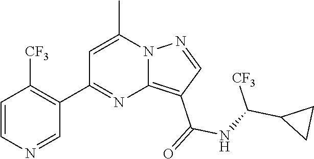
C12=C(C(=O)NC(C3CC3)[CF3])C=NN1C(C)=CC(C1=C([CF3])C=CN=C1)=N2
